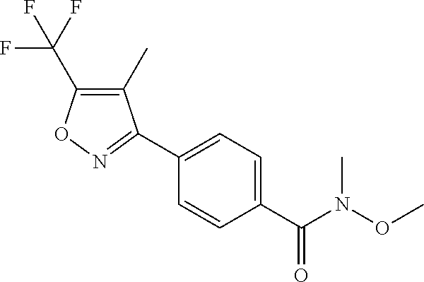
C1(C2=NOC(C(F)(F)F)=C2C)=CC=C(C(N(C)OC)=O)C=C1
